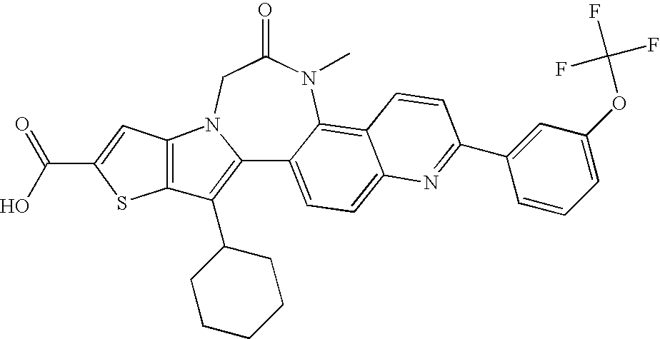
C12=C(C3CCCCC3)C3=C(N1CC(=O)N(C)C1=C4C(=CC=C21)N=C(C1=CC(OC(F)(F)F)=CC=C1)C=C4)C=C(C(=O)O)S3
